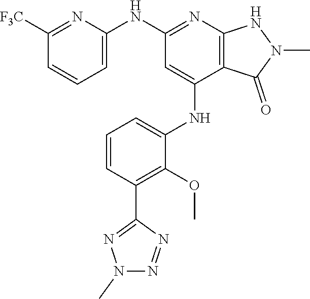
N(C1=NC2=C(C(NC3=CC=CC(C4=NN(C)N=N4)=C3OC)=C1)C(=O)N(C)N2)C1=CC=CC([F3C])=N1
